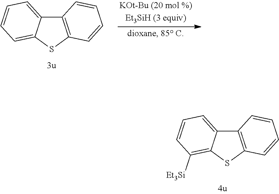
C12=C(SC3=C([Et3Si])C=CC=C13)C=CC=C2.C12=C(SC3=CC=CC=C13)C=CC=C2
